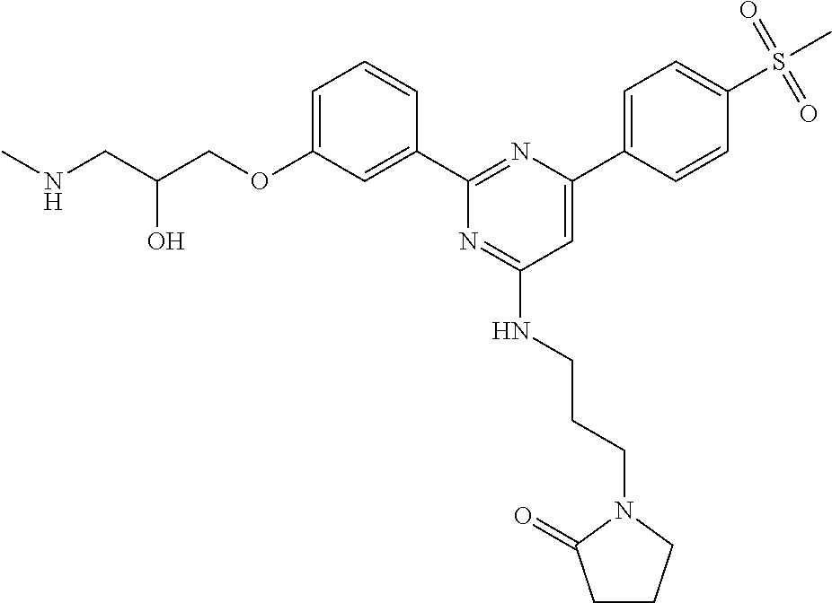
C1=C(OCC(CNC)O)C=C(C2=NC(C3=CC=C(S(C)(=O)=O)C=C3)=CC(NCCCN3C(=O)CCC3)=N2)C=C1
